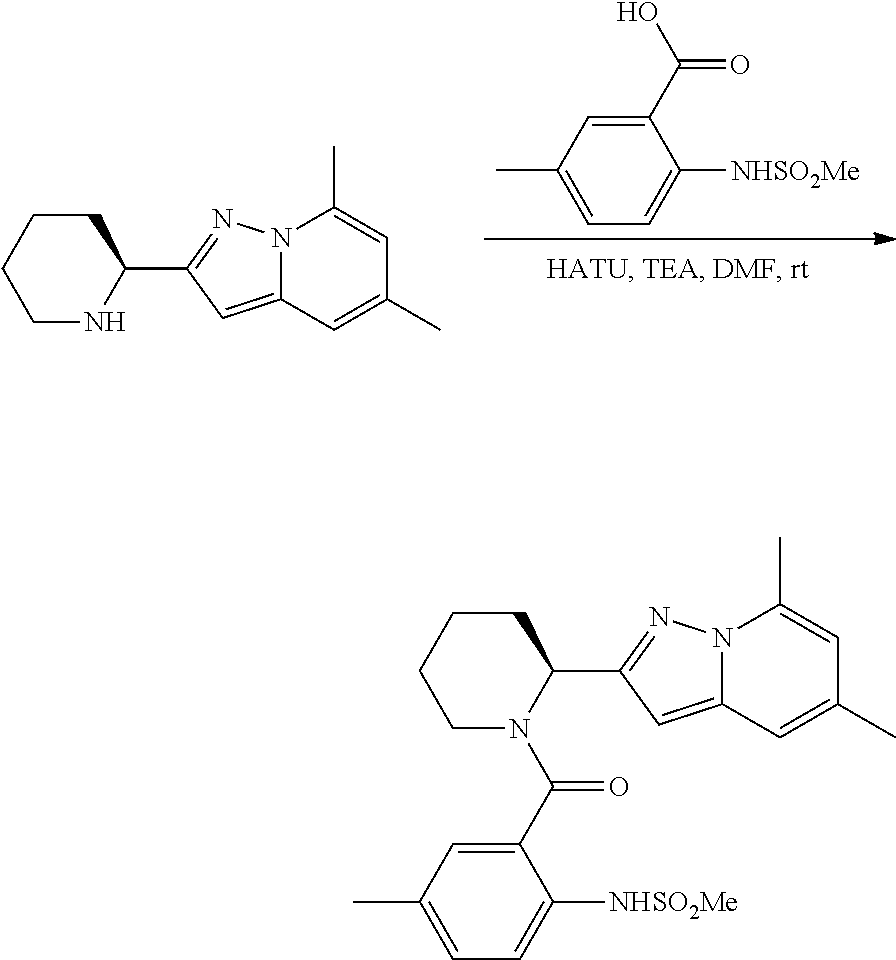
C1(C(O)=O)=CC(C)=CC=C1[NHSO2Me].C1CCCC(C2=NN3C(=C2)C=C(C)C=C3C)N1.C1(C(=O)N2CCCCC2C2=NN3C(=C2)C=C(C)C=C3C)=CC(C)=CC=C1[NHSO2Me]
